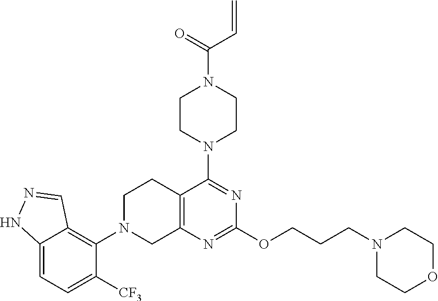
C12=C(N=C(OCCCN3CCOCC3)N=C1N1CCN(C(C=C)=O)CC1)CN(C1=C3C(=CC=C1[CF3])NN=C3)CC2
